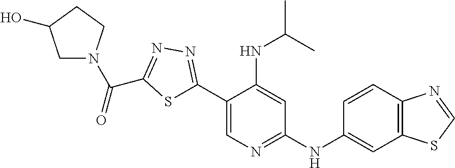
C1N(C(C2=NN=C(C3=CN=C(NC4=CC5=C(C=C4)N=CS5)C=C3NC(C)C)S2)=O)CCC1O
